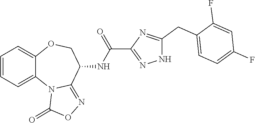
C1=CC=C2C(=C1)OCC(NC(C1=NNC(CC3=CC=C(F)C=C3F)=N1)=O)C1=NOC(=O)N21
